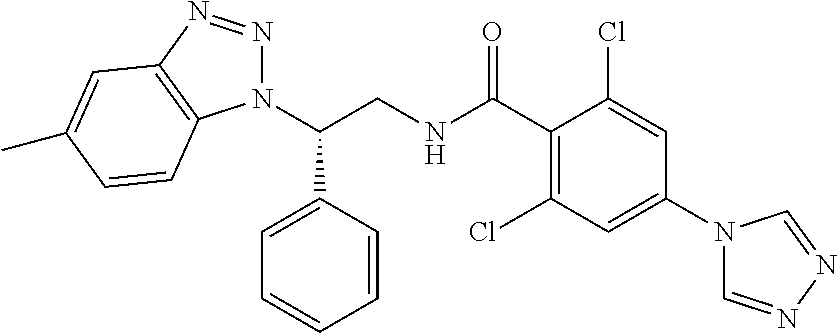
C(CNC(C1=C(Cl)C=C(N2C=NN=C2)C=C1Cl)=O)(C1=CC=CC=C1)N1N=NC2=C1C=CC(C)=C2
